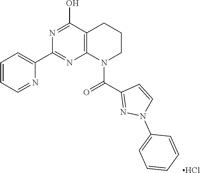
C12=C(C(O)=NC(C3=CC=CC=N3)=N1)CCCN2C(=O)C1=NN(C2=CC=CC=C2)C=C1.Cl
